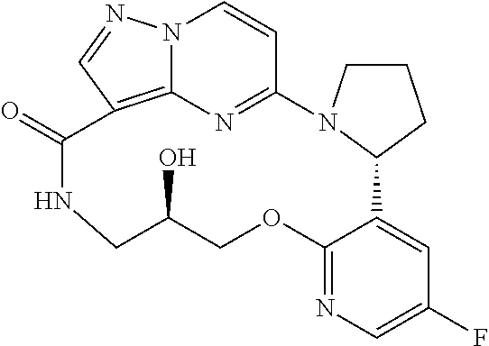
C1CCC2N1C1=NC3=C(C=NN3C=C1)C(=O)NCC(O)COC1=NC=C(F)C=C21
